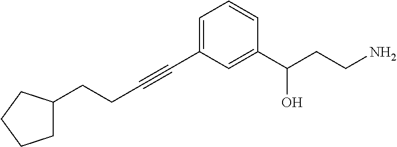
C1=C(C#CCCC2CCCC2)C=C(C(CCN)O)C=C1
